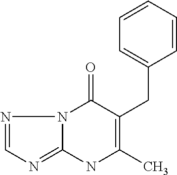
C1=CC=CC(CC2=C(C)NC3=NC=NN3C2=O)=C1
